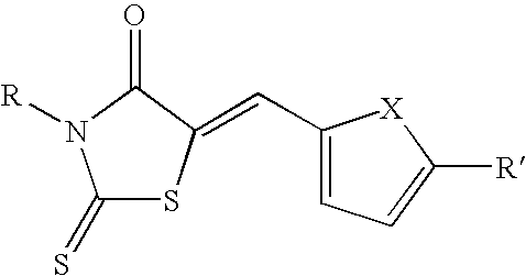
C(C1=CC=C([R])[X]1)=C1SC(=S)N([R])C1=O
